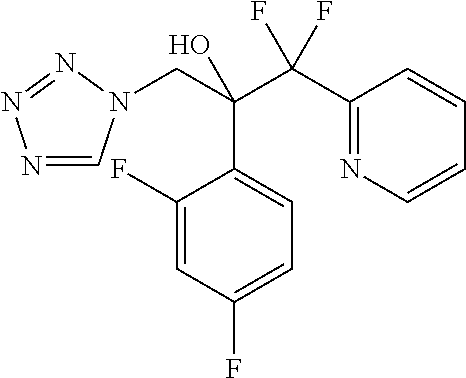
N1=CN(CC(C(C2=NC=CC=C2)(F)F)(O)C2=CC=C(F)C=C2F)N=N1
